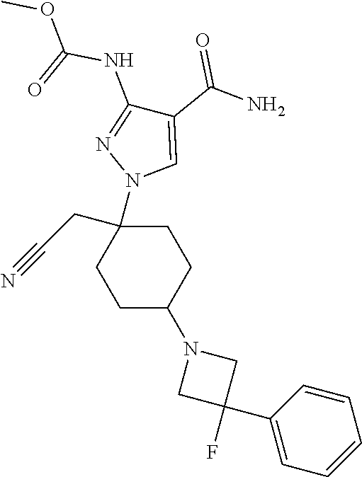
C1C(N2CC(C3=CC=CC=C3)(F)C2)CCC(N2C=C(C(N)=O)C(NC(OC)=O)=N2)(CC#N)C1
